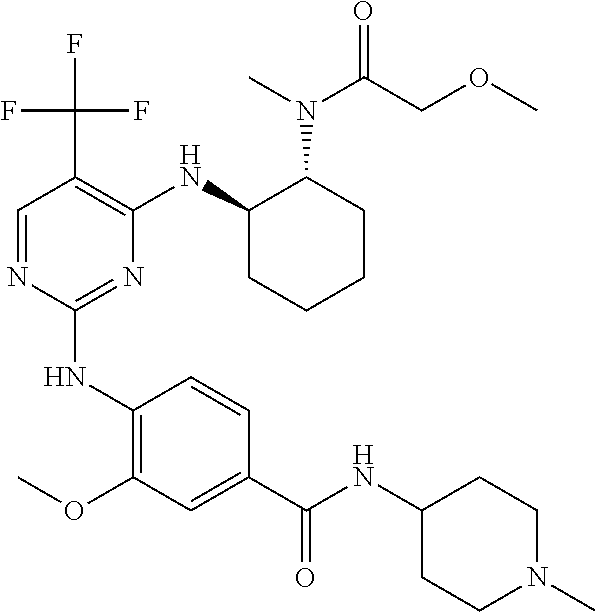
C1(NC2=C(OC)C=C(C(NC3CCN(C)CC3)=O)C=C2)=NC(NC2CCCCC2N(C(=O)COC)C)=C(C(F)(F)F)C=N1
